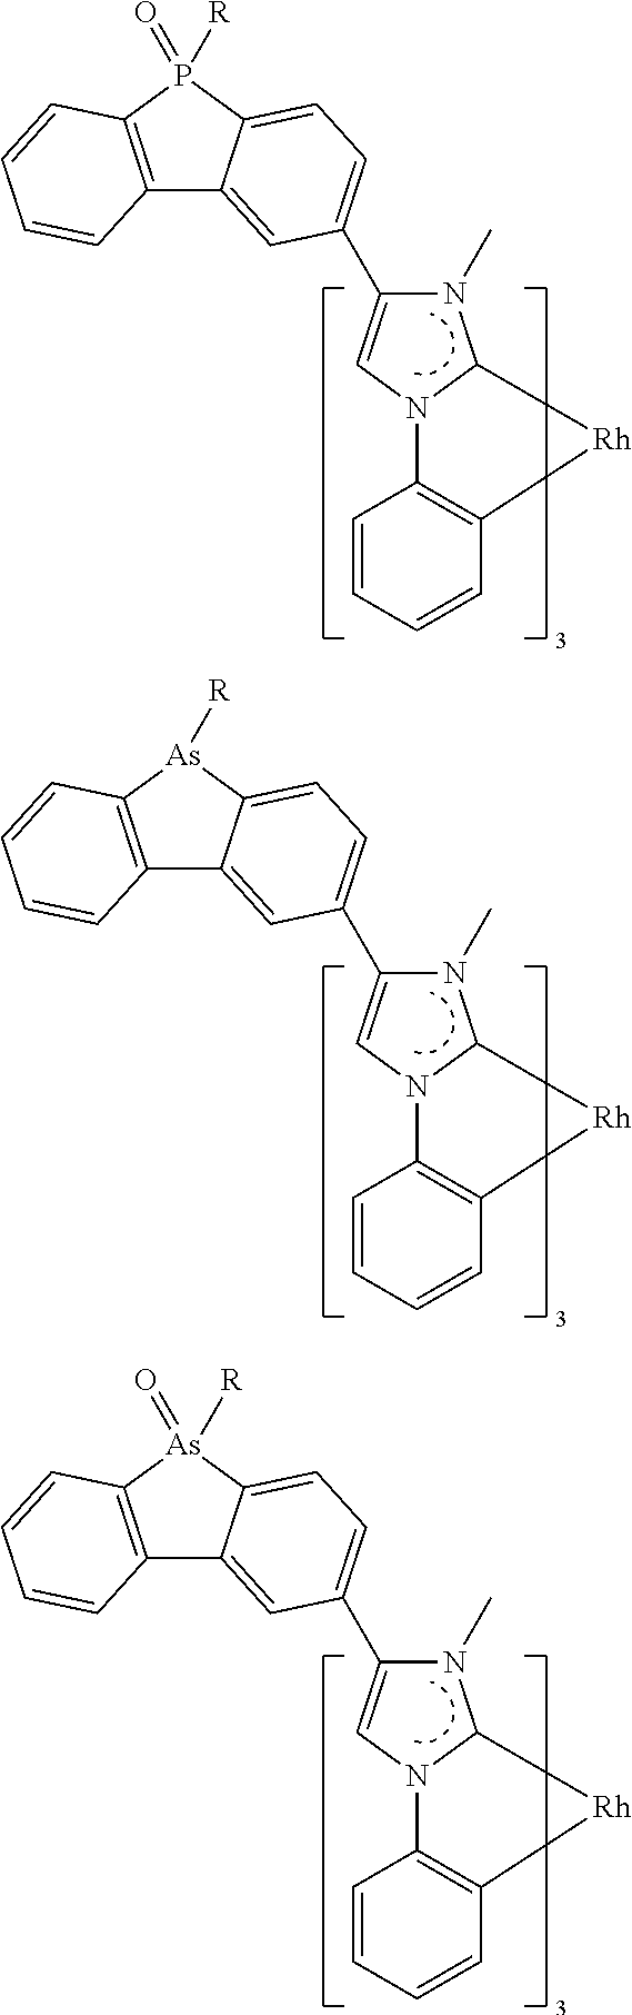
C12=C(P([R])(=O)C3=CC=C(C4=CN5C(N4C)C[Rh]C4=C5C=CC=C4)C=C13)C=CC=C2.C12=C([As]([R])C3=CC=C(C4=CN5C(N4C)C[Rh]C4=C5C=CC=C4)C=C13)C=CC=C2.C12=C([As]([R])(=O)C3=CC=C(C4=CN5C(N4C)C[Rh]C4=C5C=CC=C4)C=C13)C=CC=C2
